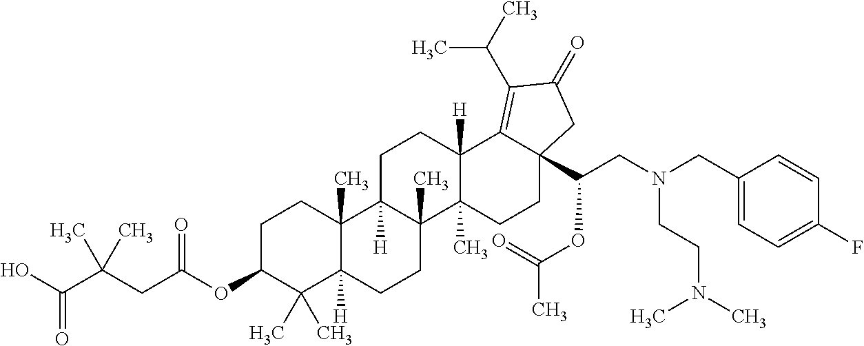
C1C(OC(CC(C(O)=O)(C)C)=O)C(C)(C)C2([H])C(C)(C1)C1([H])C(C)(CC2)C2(C)C([H])(CC1)C1=C(C(C)C)C(=O)CC1(C(CN(CC1=CC=C(F)C=C1)CCN(C)C)OC(=O)C)CC2
